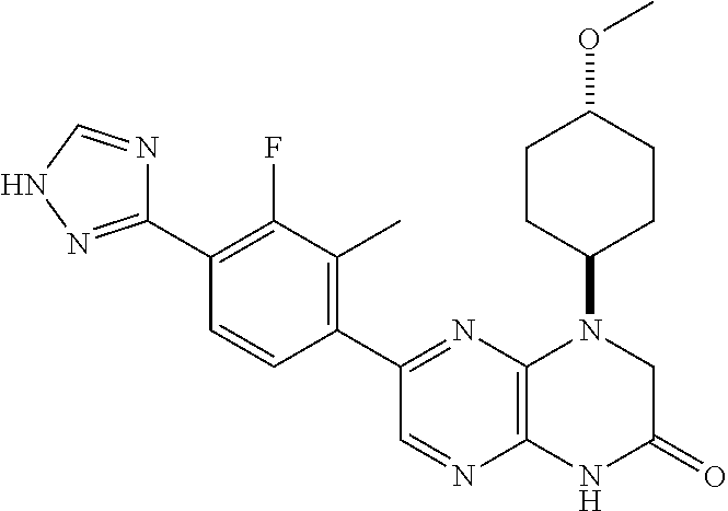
C12=C(N=C(C3=C(C)C(F)=C(C4=NNC=N4)C=C3)C=N1)N(C1CCC(OC)CC1)CC(=O)N2
